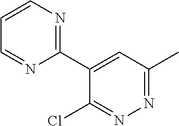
C1(C2=NC=CC=N2)=CC(C)=NN=C1Cl
